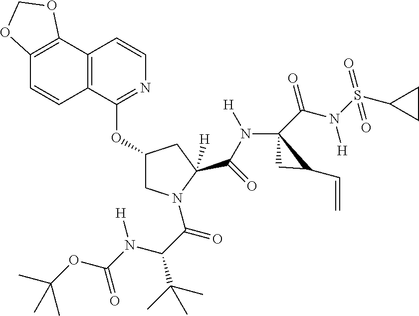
O(C1CN(C(=O)C(C(C)(C)C)N([H])C(OC(C)(C)C)=O)C(C(N(C2(C(N(S(C3CC3)(=O)=O)[H])=O)CC2C=C)[H])=O)([H])C1)C1=NC=CC2=C1C=CC1=C2OCO1
